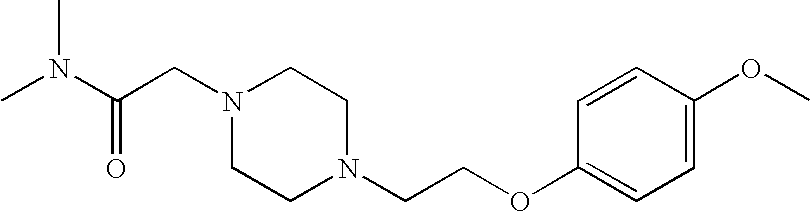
CN(C(CN1CCN(CCOC2=CC=C(OC)C=C2)CC1)=O)C
